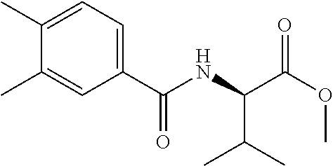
C1(C)=CC=C(C(NC(C(OC)=O)C(C)C)=O)C=C1C
